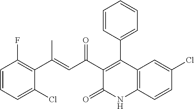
C1=C(Cl)C=CC2=C1C(C1=CC=CC=C1)=C(C(C=C(C1=C(F)C=CC=C1Cl)C)=O)C(=O)N2
